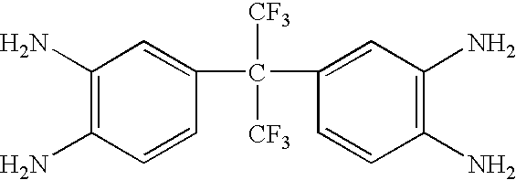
C1(N)=C(N)C=CC(C(C2=CC(N)=C(N)C=C2)([CF3])[CF3])=C1
